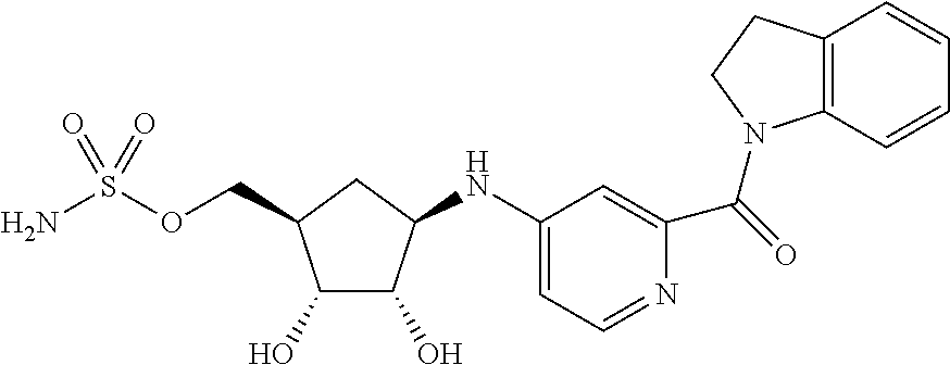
C1(O)C(O)C(NC2=CC=NC(C(N3C4=C(C=CC=C4)CC3)=O)=C2)CC1COS(N)(=O)=O
